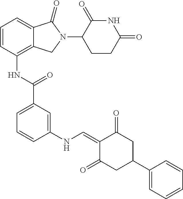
C1(NC(C2=CC=CC(NC=C3C(=O)CC(C4=CC=CC=C4)CC3=O)=C2)=O)=C2C(=CC=C1)C(=O)N(C1C(=O)NC(=O)CC1)C2
